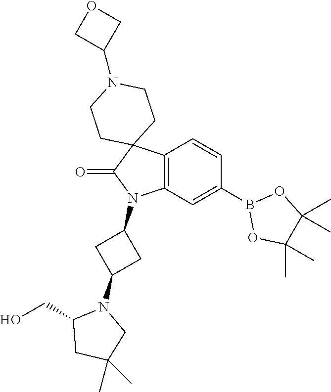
C12=C(C=C(B3OC(C)(C)C(C)(C)O3)C=C1)N(C1CC(N3C(CO)CC(C)(C)C3)C1)C(=O)C21CCN(C2COC2)CC1
